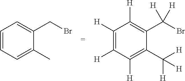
C1([H])=C([H])C([H])=C(C([H])([H])[H])C(C(Br)([H])[H])=C1[H].C1=CC=C(C)C(CBr)=C1
